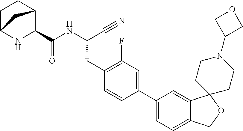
C(NC(CC1=C(F)C=C(C2=CC=C3C(=C2)C2(OC3)CCN(C3COC3)CC2)C=C1)C#N)(=O)C1C2CCC(N1)C2
